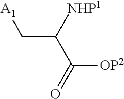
C(C(C(=O)[OP2])[NHP1])[A1]
